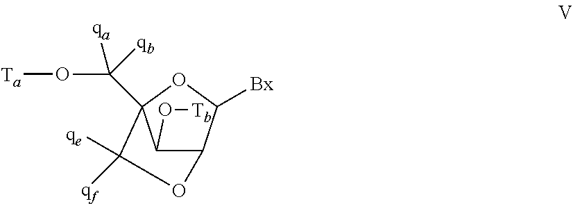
C12C([Bx])OC(C(O[Ta])([qb])[qa])(C([qe])([qf])O1)C2O[Tb]
